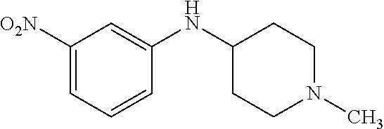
C1([O2N])=CC=CC(NC2CCN(C)CC2)=C1
